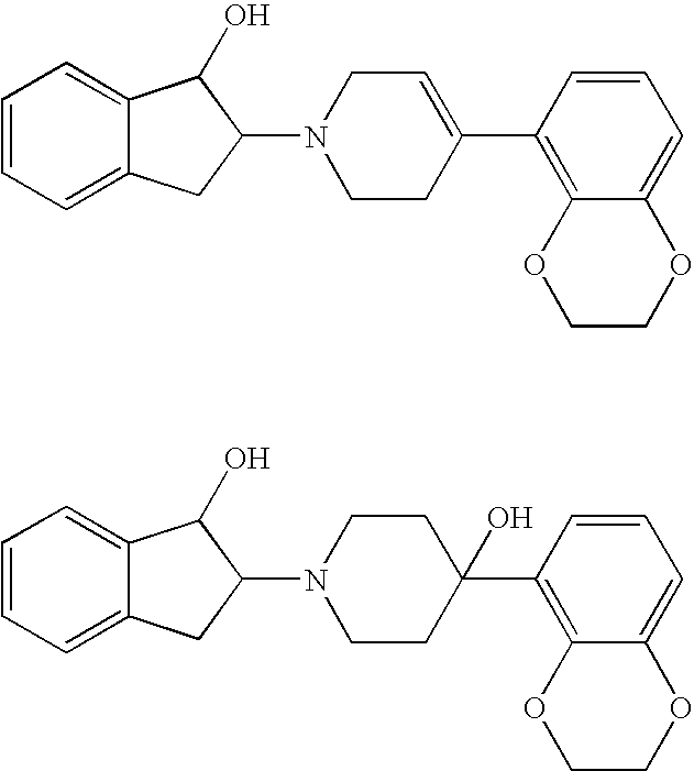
C1=CC=C2C(=C1)C(O)C(N1CCC(C3=C4C(=CC=C3)OCCO4)=CC1)C2.C1=CC=C2C(=C1)C(O)C(N1CCC(C3=C4C(=CC=C3)OCCO4)(O)CC1)C2
